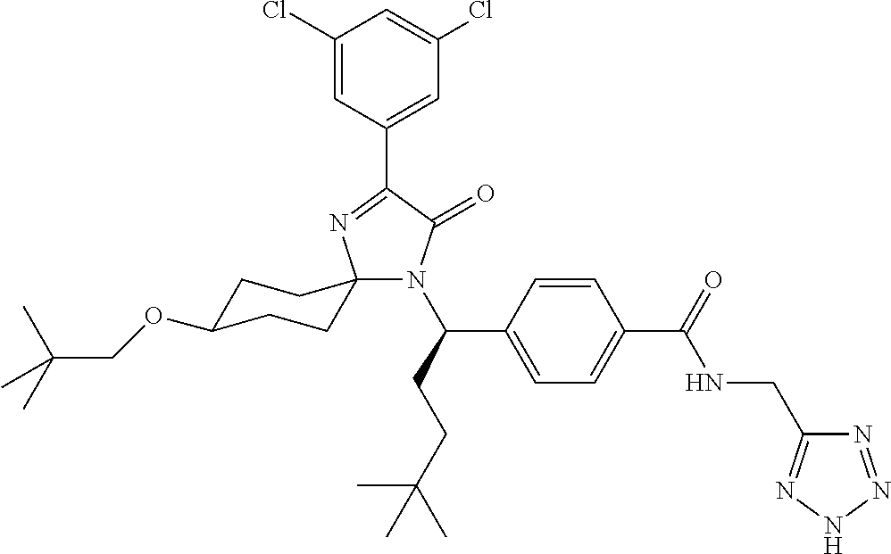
C1(Cl)=CC(C2=NC3(N(C(CCC(C)(C)C)C4=CC=C(C(=O)NCC5=NNN=N5)C=C4)C2=O)CCC(OCC(C)(C)C)CC3)=CC(Cl)=C1
